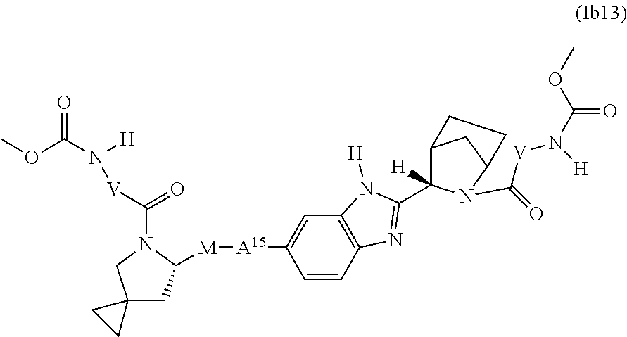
C1=CC2=C(C=C1[A15][M]C1CC3(CN1C([V]N([H])C(OC)=O)=O)CC3)N([H])C(C1([H])C3CC(N1C(=O)[V]N([H])C(OC)=O)CC3)=N2
